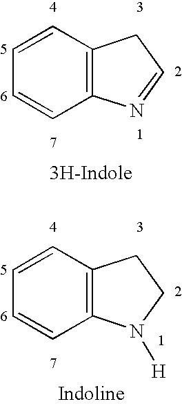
C1=CC2=C(C=C1)N=CC2.C1=CC2=C(C=C1)N([H])CC2
